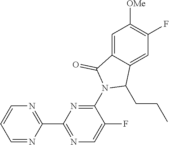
N1=C(C2=NC=CC=N2)N=C(N2C(CCC)C3=CC(F)=C([OMe])C=C3C2=O)C(F)=C1
